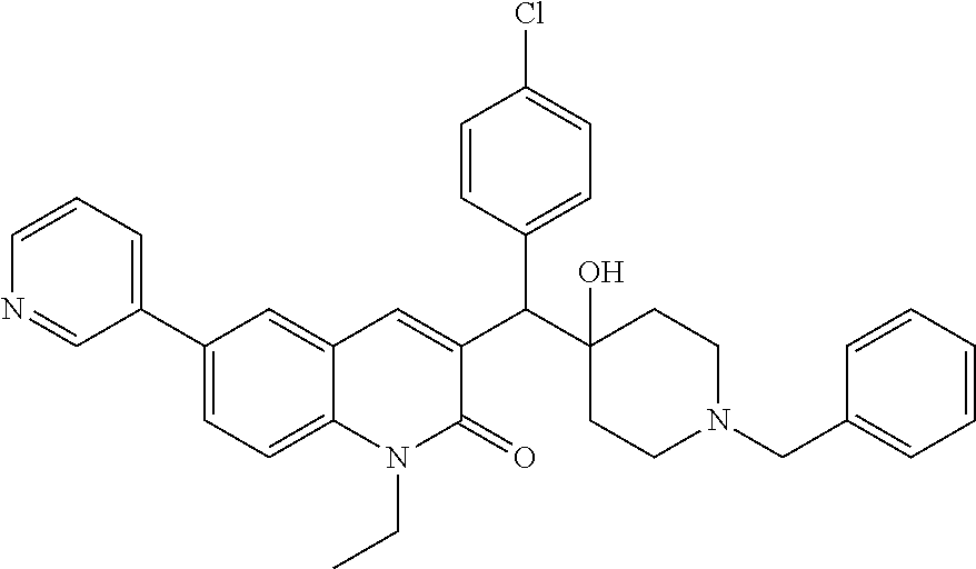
C1(C2=CC=CN=C2)=CC=C2C(=C1)C=C(C(C1(O)CCN(CC3=CC=CC=C3)CC1)C1=CC=C(Cl)C=C1)C(=O)N2CC
